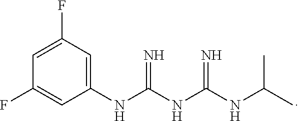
C1(NC(NC(NC(C)C)=N)=N)=CC(F)=CC(F)=C1
